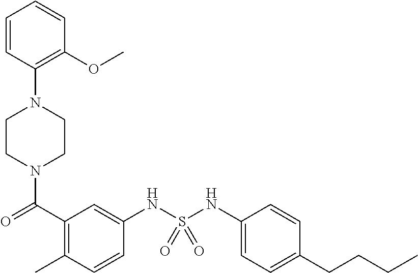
C1=CC(N2CCN(C(C3=C(C)C=CC(NS(NC4=CC=C(CCCC)C=C4)(=O)=O)=C3)=O)CC2)=C(OC)C=C1
